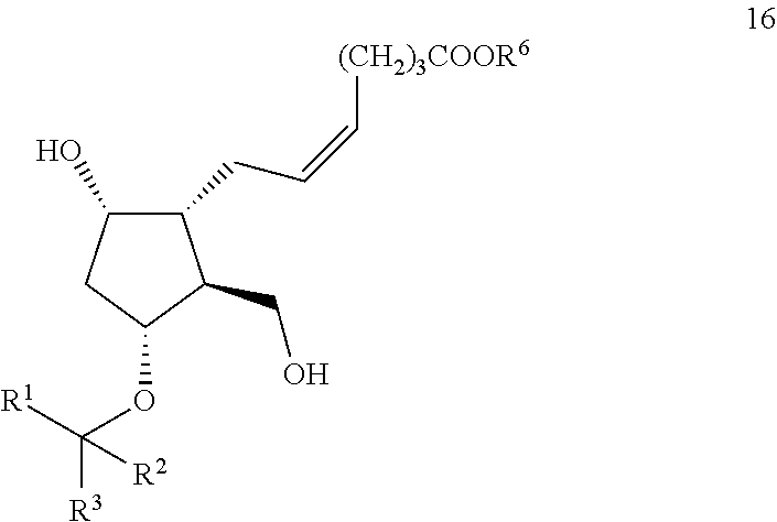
C1(O)CC(OC([R3])([R1])[R2])C(CO)C1CC=C[(CH2)3COOR6]
